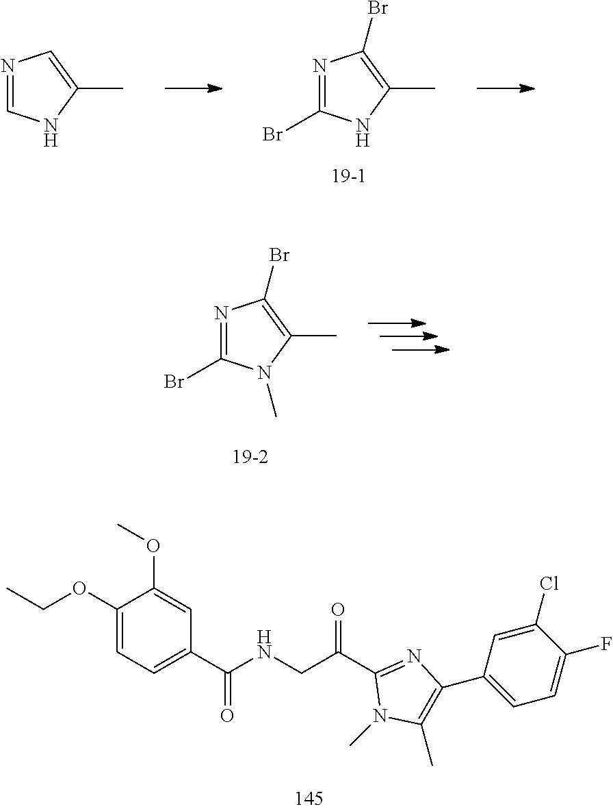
N1=C(Br)NC(C)=C1Br.N1=CNC(C)=C1.N1=C(Br)N(C)C(C)=C1Br.C1(OCC)=CC=C(C(NCC(C2=NC(C3=CC=C(F)C(Cl)=C3)=C(C)N2C)=O)=O)C=C1OC
